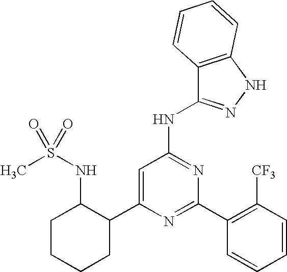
C1=C(C2C(NS(C)(=O)=O)CCCC2)N=C(C2=C([CF3])C=CC=C2)N=C1NC1=NNC2=C1C=CC=C2
